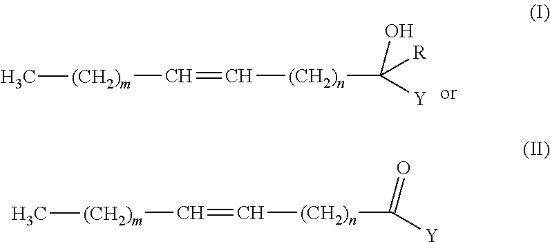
C(=C[(CH2)n]C(O)([Y])[R])[(CH2)m]C.C(=C[(CH2)n]C(=O)[Y])[(CH2)m]C
